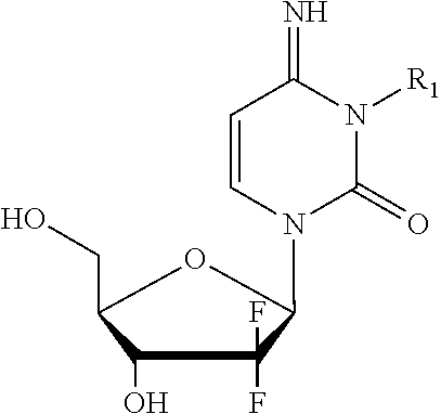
C1(O)C(F)(F)C(N2C=CC(=N)N([R1])C2=O)OC1CO
